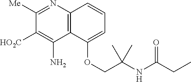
N1=C([Me])C([HO2C])=C(N)C2=C1C=CC=C2OCC(NC(CC)=O)(C)C
